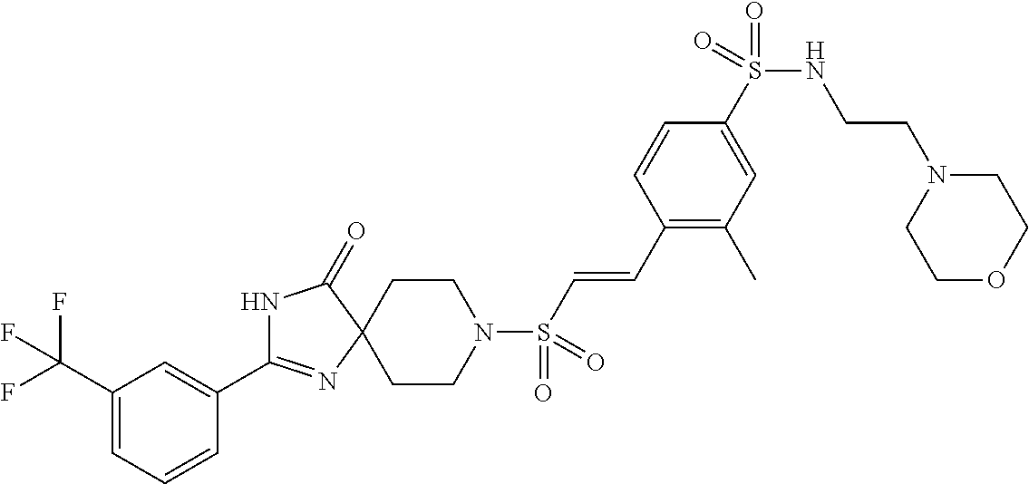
C1(C(F)(F)F)=CC=CC(C2=NC3(C(=O)N2)CCN(S(C=CC2=C(C)C=C(S(NCCN4CCOCC4)(=O)=O)C=C2)(=O)=O)CC3)=C1
